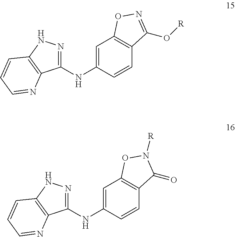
C1=C(NC2=NNC3=C2N=CC=C3)C=CC2=C1ON=C2O[R].C1=C(NC2=NNC3=C2N=CC=C3)C=CC2=C1ON([R])C2=O
